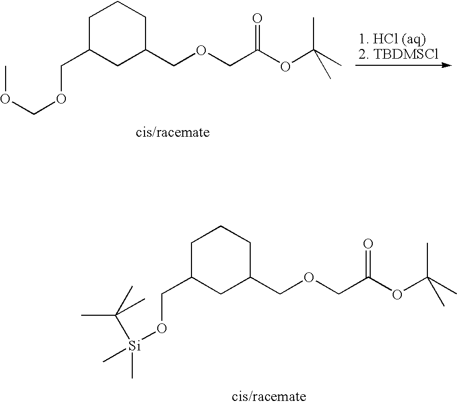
C1C(COCOC)CC(COCC(OC(C)(C)C)=O)CC1.C1C(CO[Si](C)(C)C(C)(C)C)CC(COCC(OC(C)(C)C)=O)CC1
